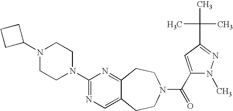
C1(N2CCN(C3=NC=C4C(=N3)CCN(C(=O)C3=CC(C(C)(C)C)=NN3C)CC4)CC2)CCC1
